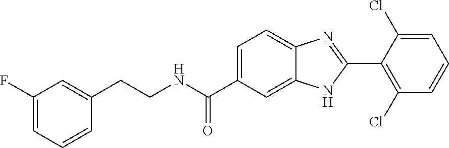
C1(F)=CC=CC(CCNC(C2=CC=C3C(=C2)NC(C2=C(Cl)C=CC=C2Cl)=N3)=O)=C1
